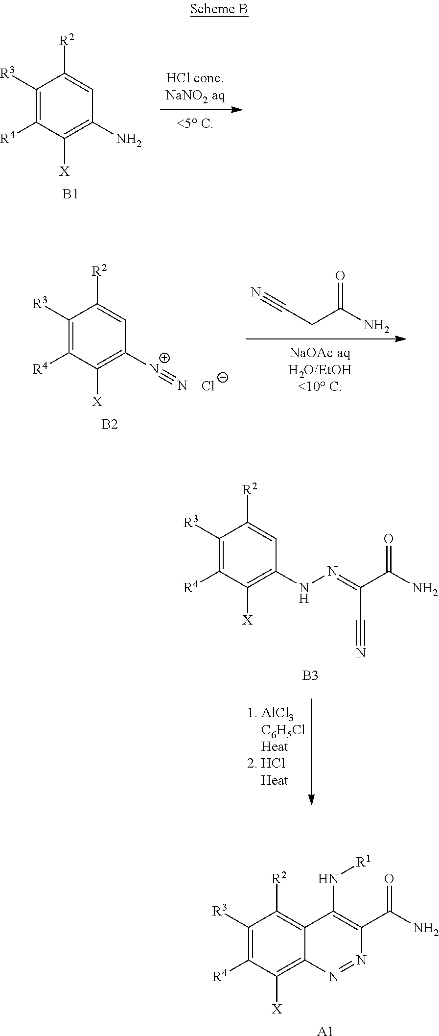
C1([R3])=C([R4])C([X])=C(N)C=C1[R2].[B1].C1([R3])=C([R4])C([X])=C([N+]#N)C=C1[R2].[B2].N#CCC(=O)N.[Cl-].C1([R3])=C([R4])C([X])=C(NN=C(C#N)C(=O)N)C=C1[R2].[B3].C1([R3])=C([R4])C([X])=C2C(=C1[R2])C(N[R1])=C(C(=O)N)N=N2.[A1]
